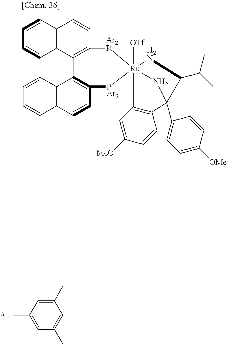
C1(C)=CC(C)=CC(C)=C1.[Ar].C12=C(C=CC3=C1C=CC=C3)[Ar2P][Ru]13([OTf])([PAr2]C4=C2C2=C(C=C4)C=CC=C2)[H2N]C(C(C)C)C(C2=CC=C([OMe])C=C2)(N1)C1=C3C=C([MeO])C=C1
